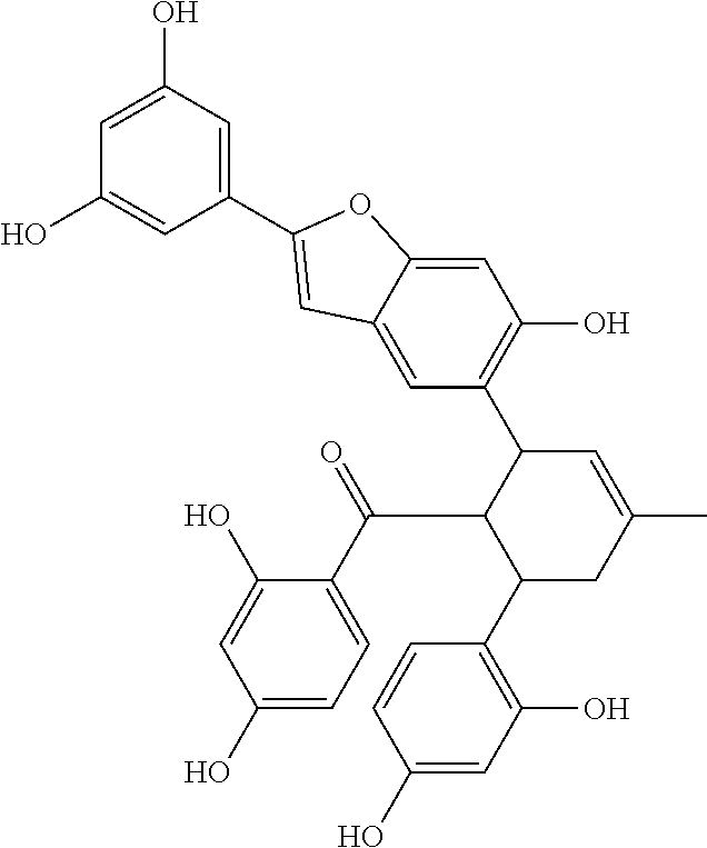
C1=C(O)C=C(C2=CC3=CC(C4C(C(C5=CC=C(O)C=C5O)=O)C(C5=C(O)C=C(O)C=C5)CC(C)=C4)=C(O)C=C3O2)C=C1O
